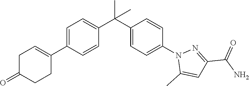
C1=CC(C2=CCC(=O)CC2)=CC=C1C(C1=CC=C(N2C(C)=CC(C(N)=O)=N2)C=C1)(C)C
